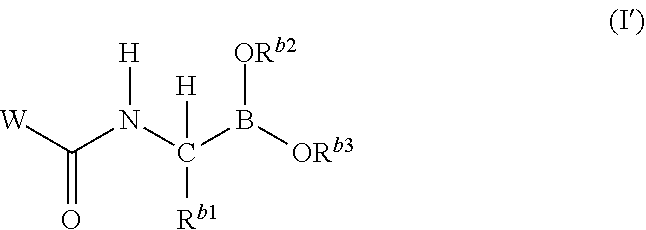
[W]C(N(C([Rb1])([H])B([ORb3])[ORb2])[H])=O
